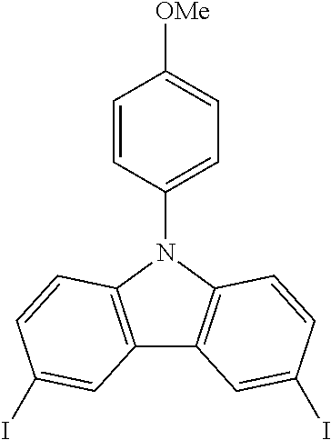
C12=C(N(C3=CC=C([OMe])C=C3)C3=C1C=C(I)C=C3)C=CC(I)=C2
